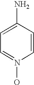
C1=C(N)C=CN(O)=C1
